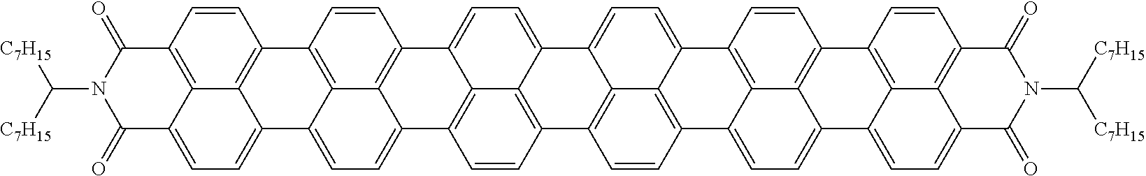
C12=C3C(=CC=C4C3=C(C=C1)C1=C3C4=CC=C4C3=C(C=C1)C(=O)N(C([C7H15])[C7H15])C4=O)C1=C3C2=CC=C2C3=C(C=C1)C1=C3C2=CC=C2C3=C(C=C1)C1=CC=C3C4=C(C=CC2=C14)C1=C2C3=CC=C3C2=C(C=C1)C(=O)N(C([C7H15])[C7H15])C3=O
